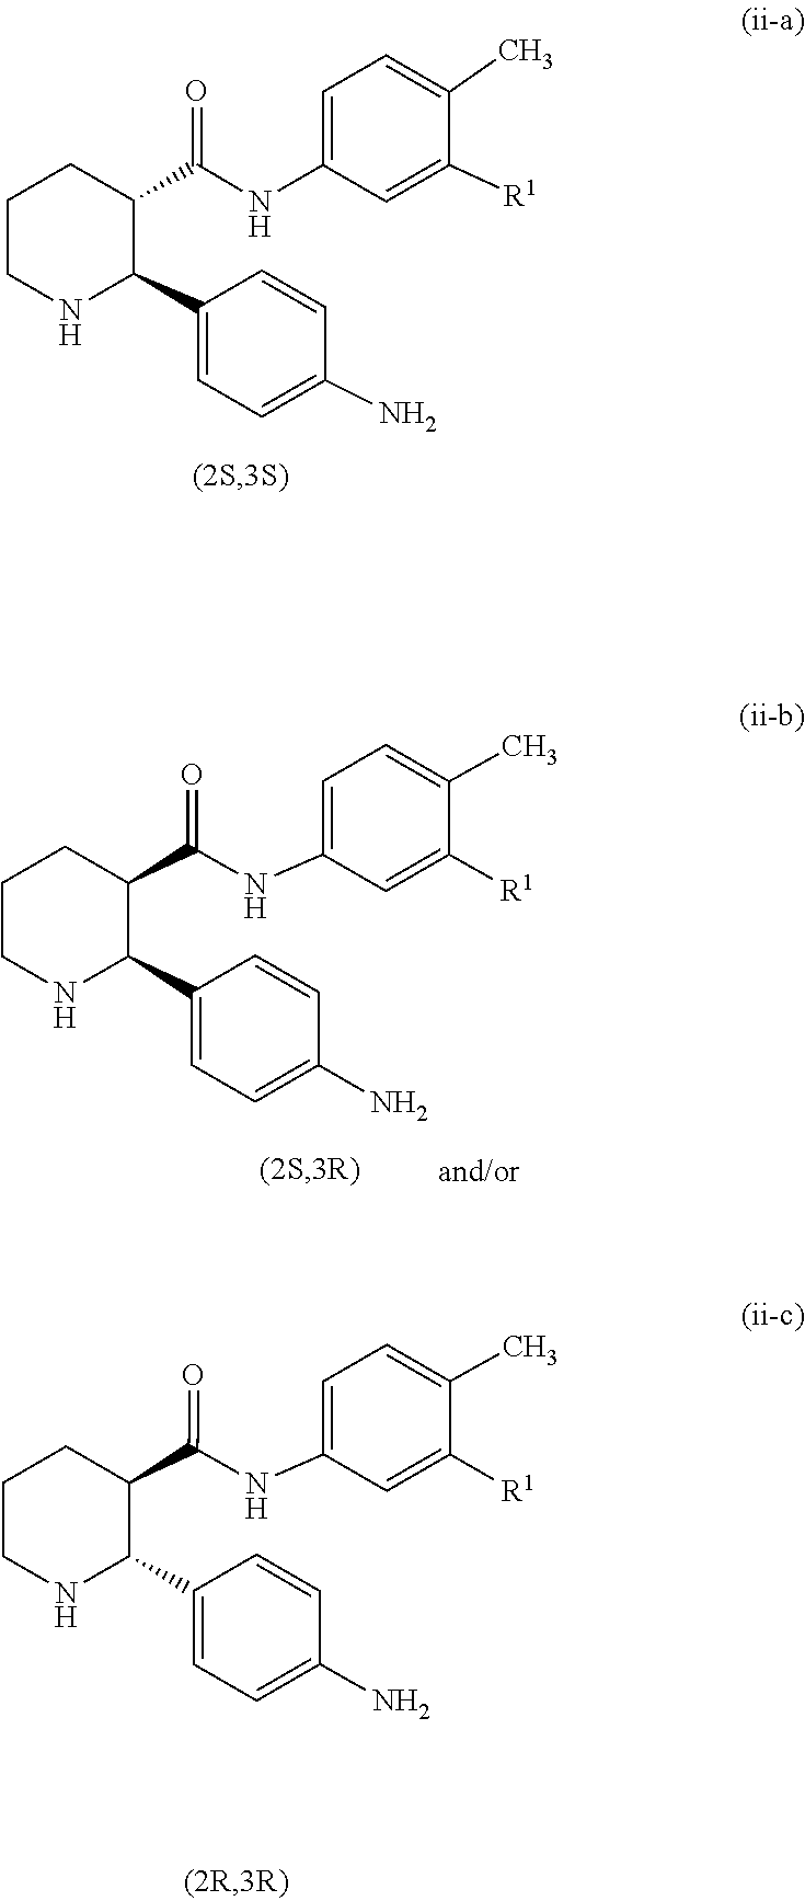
N(C(=O)C1C(C2=CC=C(N)C=C2)NCCC1)C1=CC=C(C)C([R1])=C1.C1(C)=CC=C(NC(C2C(C3=CC=C(N)C=C3)NCCC2)=O)C=C1[R1].[R1]C1=CC(NC(C2C(C3=CC=C(N)C=C3)NCCC2)=O)=CC=C1C
